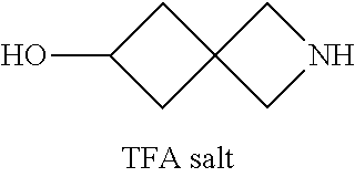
C1C(O)CC12CNC2
